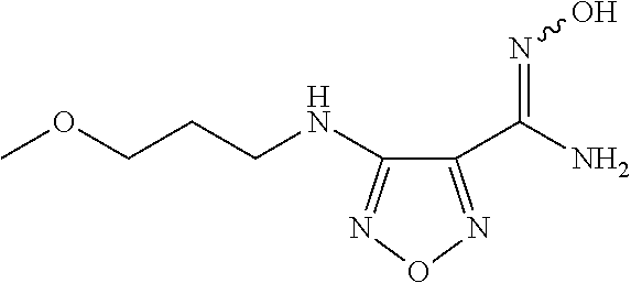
N(C1=NON=C1C(N)=NO)CCCOC
